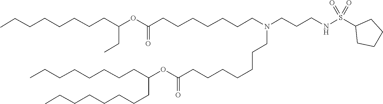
O(C(=O)CCCCCCCN(CCCNS(=O)(=O)C1CCCC1)CCCCCCCC(OC(CC)CCCCCCCC)=O)C(CCCCCCCC)CCCCCCCC
